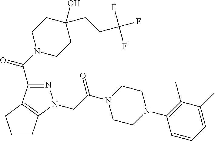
N1=C(C(N2CCC(CCC(F)(F)F)(O)CC2)=O)C2=C(N1CC(N1CCN(C3=C(C)C(C)=CC=C3)CC1)=O)CCC2
